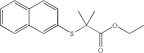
C12=CC=CC=C1C=C(SC(C(=O)OCC)(C)C)C=C2
